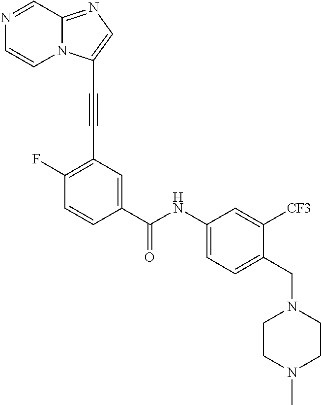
N1=CC2=NC=C(C#CC3=C(F)C=CC(C(NC4=CC=C(CN5CCN(C)CC5)C([CF3])=C4)=O)=C3)N2C=C1
